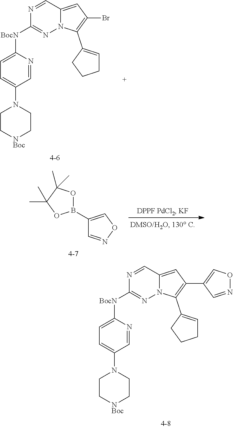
C1=NC([BocN]C2=NN3C(=CC(C4=CON=C4)=C3C3=CCCC3)C=N2)=CC=C1N1CC[NBoc]CC1.C1=NC([BocN]C2=NN3C(=CC(Br)=C3C3=CCCC3)C=N2)=CC=C1N1CC[NBoc]CC1.B1(C2=CON=C2)OC(C)(C)C(C)(C)O1
